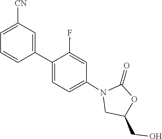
O=C1OC(CO)CN1C1=CC=C(C2=CC([CN])=CC=C2)C(F)=C1
